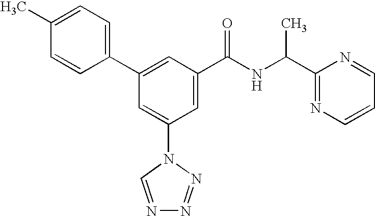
C1(C2=CC(C(NC(C3=NC=CC=N3)C)=O)=CC(N3C=NN=N3)=C2)=CC=C(C)C=C1
